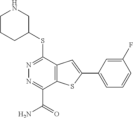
N1=C(SC2CNCCC2)C2=C(C(C(=O)N)=N1)SC(C1=CC=CC(F)=C1)=C2
